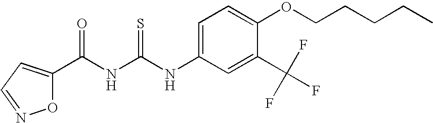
C(NC(NC1=CC=C(OCCCCC)C(C(F)(F)F)=C1)=S)(=O)C1=CC=NO1
